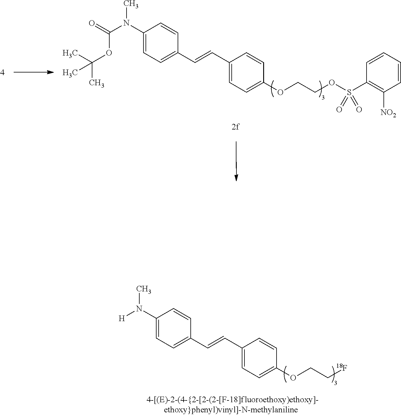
C1(N(C)[H])=CC=C(C=CC2=CC=C(OCC[18F])C=C2)C=C1.C1(N(C(=O)OC(C)(C)C)C)=CC=C(C=CC2=CC=C(OCCOS(C3=C([NO2])C=CC=C3)(=O)=O)C=C2)C=C1
